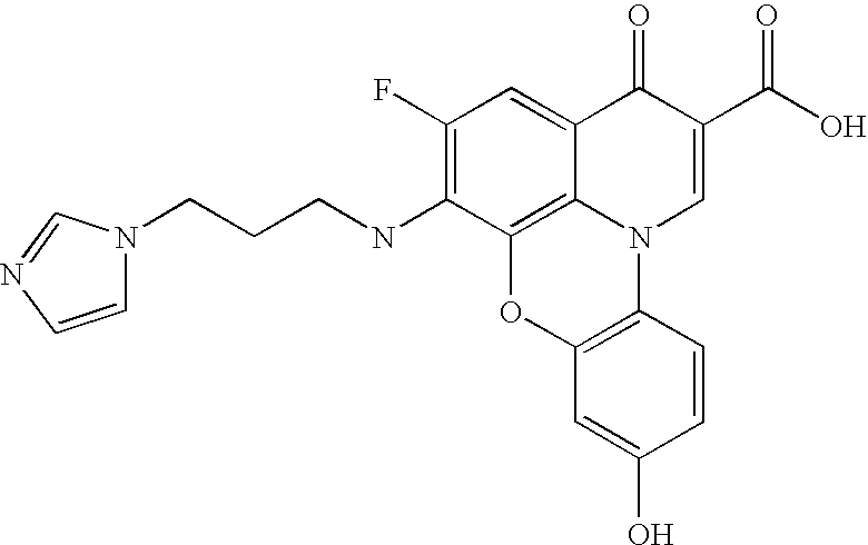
C1(F)=C(NCCCN2C=CN=C2)C2=C3C(=C1)C(=O)C(C(O)=O)=CN3C1=C(O2)C=C(O)C=C1
